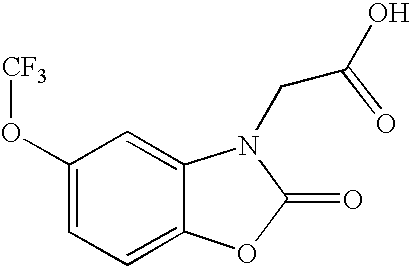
[CF3]OC1=CC=C2C(=C1)N(CC(O)=O)C(=O)O2
